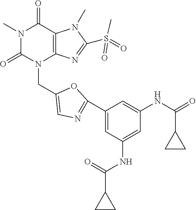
N1(C)C(=O)N(CC2=CN=C(C3=CC(NC(=O)C4CC4)=CC(NC(C4CC4)=O)=C3)O2)C2=C(C1=O)N(C)C(S(=O)(C)=O)=N2
